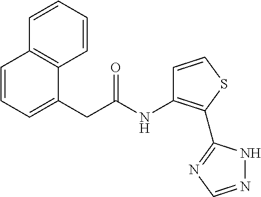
C1=CC=CC2=C1C(CC(=O)NC1=C(C3=NC=NN3)SC=C1)=CC=C2
